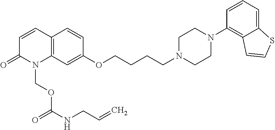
C12=C(C=C(OCCCCN3CCN(C4=C5C(=CC=C4)SC=C5)CC3)C=C1)N(COC(=O)NCC=C)C(=O)C=C2
